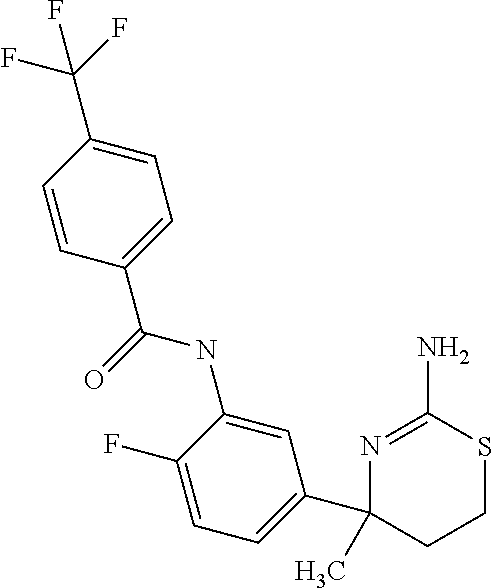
N1=C(N)SCCC1(C1=CC=C(F)C(NC(C2=CC=C(C(F)(F)F)C=C2)=O)=C1)C
